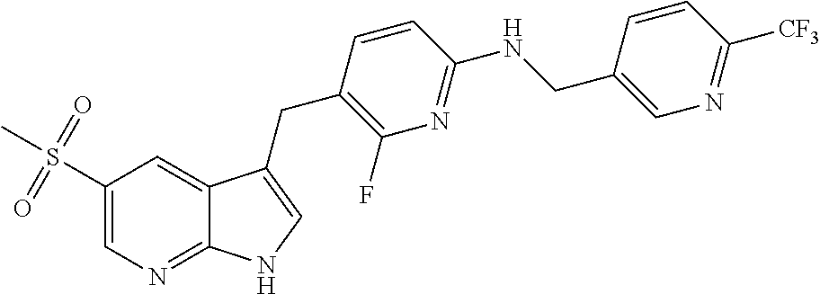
C1(S(=O)(=O)C)=CN=C2C(=C1)C(CC1=C(F)N=C(NCC3=CN=C([CF3])C=C3)C=C1)=CN2
